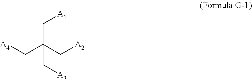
C(C(C[A2])(C[A4])C[A3])[A1]
